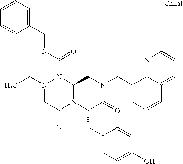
N1(C(NCC2=CC=CC=C2)=O)N(CC)CC(=O)N2C1CN(CC1=CC=CC3=CC=CN=C13)C(=O)C2CC1=CC=C(O)C=C1
